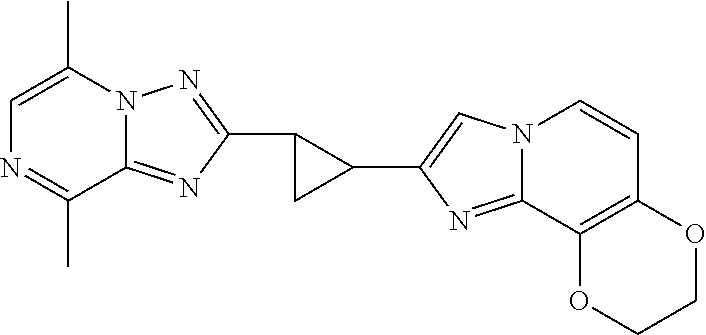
C12=NC(C3C(C4=CN5C(=N4)C4=C(C=C5)OCCO4)C3)=NN1C(C)=CN=C2C
